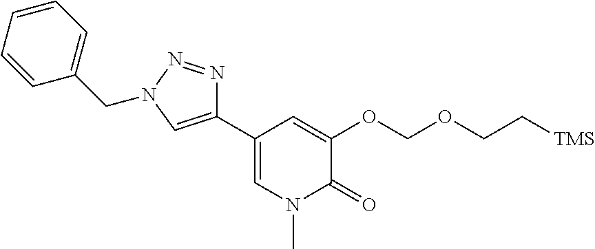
C(OCC[TMS])OC1=CC(C2=CN(CC3=CC=CC=C3)N=N2)=CN(C)C1=O
